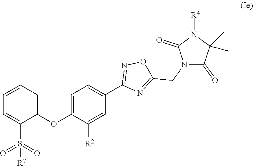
S(=O)(=O)([R7])C1=CC=CC=C1OC1=CC=C(C2=NOC(CN3C(=O)C(C)(C)N([R4])C3=O)=N2)C=C1[R2]
